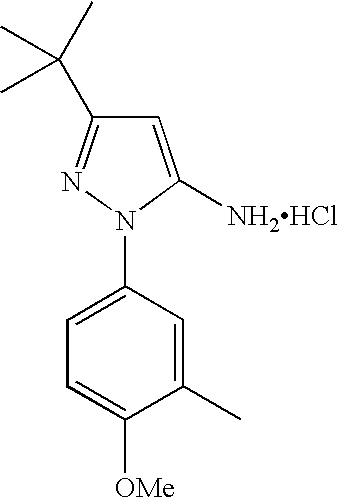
N1(C2=CC=C([OMe])C(C)=C2)C([NH2HCl])=CC(C(C)(C)C)=N1
